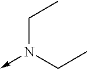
N(->C)(CC)CC
